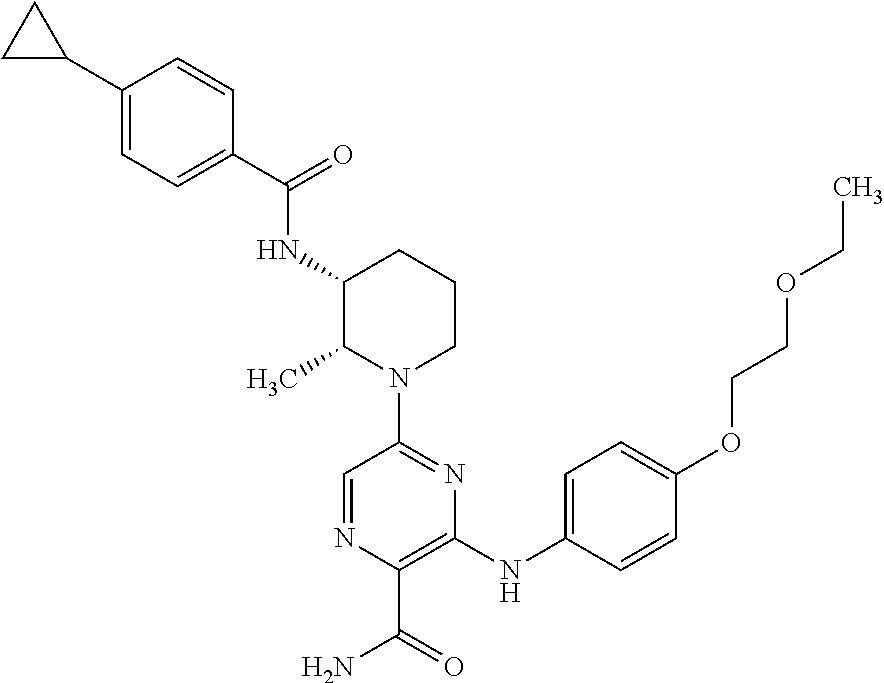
C1(C2CC2)=CC=C(C(=O)NC2C(C)N(C3=NC(NC4=CC=C(OCCOCC)C=C4)=C(C(=O)N)N=C3)CCC2)C=C1
